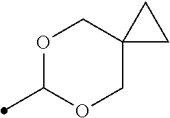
CC1OCC2(CO1)CC2
